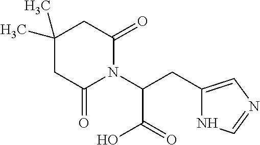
C(C(N1C(=O)CC(C)(C)CC1=O)C(O)=O)C1=CN=CN1
